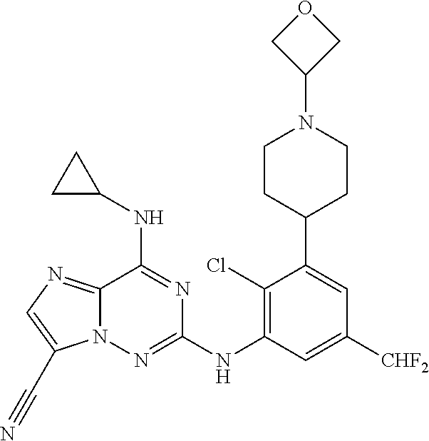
C1(Cl)=C(NC2=NN3C(=NC=C3C#N)C(NC3CC3)=N2)C=C([CHF2])C=C1C1CCN(C2COC2)CC1
